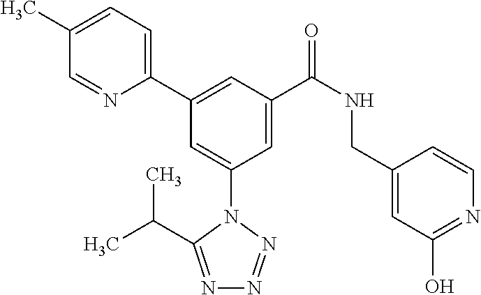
C1(C)=CC=C(C2=CC(C(NCC3=CC(O)=NC=C3)=O)=CC(N3C(C(C)C)=NN=N3)=C2)N=C1
